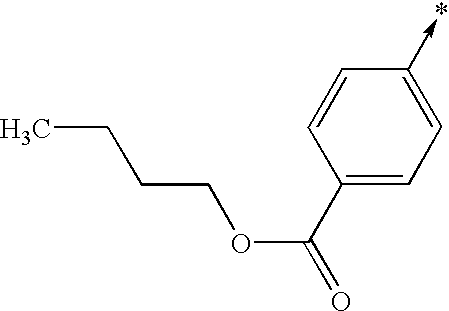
C1(->*)=CC=C(C(=O)OCCCC)C=C1
